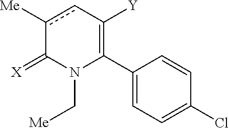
C1(C2=C([Y])cc([Me])C(=[X])N2C[Me])=CC=C(Cl)C=C1
